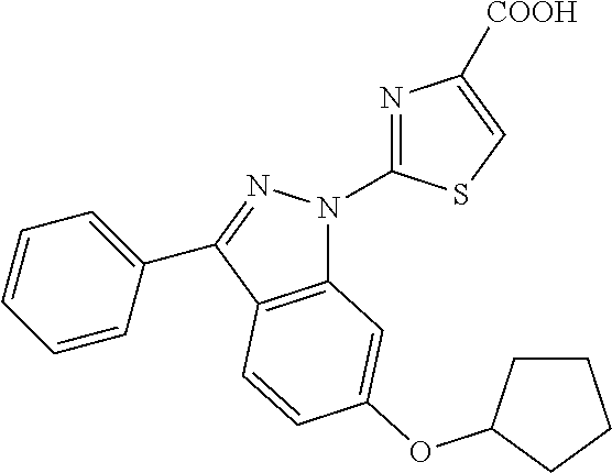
C12=C(C(C3=CC=CC=C3)=NN1C1=NC([COOH])=CS1)C=CC(OC1CCCC1)=C2
